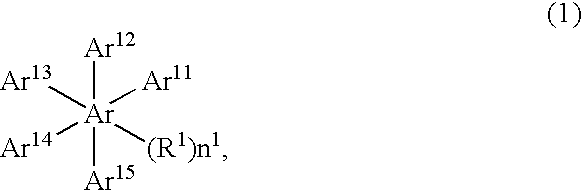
[Ar]([Ar11])([Ar13])([Ar15])([Ar14])([(R1)n1])[Ar12]
